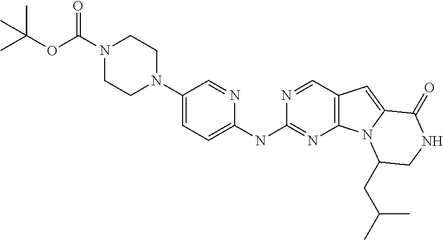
N1(C(OC(C)(C)C)=O)CCN(C2=CC=C(NC3=NC4=C(C=N3)C=C3N4C(CC(C)C)CNC3=O)N=C2)CC1
